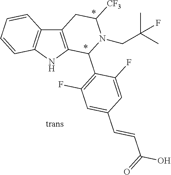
C12=C(NC3=C1C=CC=C3)C(C1=C(F)C=C(C=CC(O)=O)C=C1F)N(CC(C)(C)F)C([CF3])C2
